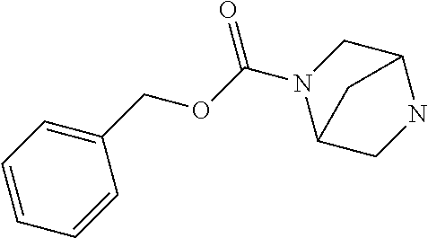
C1(COC(=O)N2CC3NCC2C3)=CC=CC=C1
